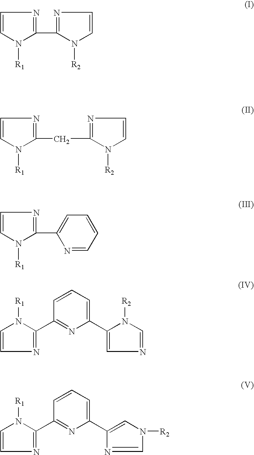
C1(C2=NC=CN2[R2])=NC=CN1[R1].C1(CC2=NC=CN2[R2])=NC=CN1[R1].C1(C2=CC=CC=N2)=NC=CN1[R1].C1(C2=NC(C3=CN=CN3[R2])=CC=C2)=NC=CN1[R1].C1(C2=NC(C3=CN([R2])C=N3)=CC=C2)=NC=CN1[R1]
